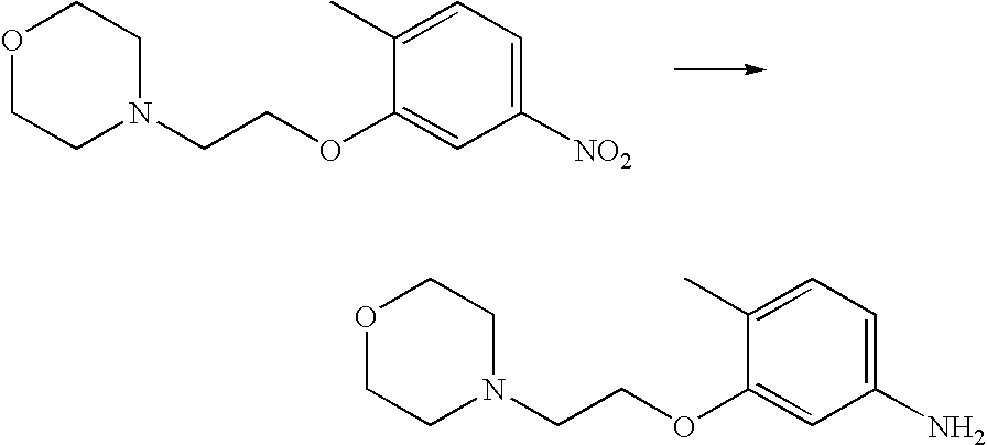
O1CCN(CCOC2=CC([NO2])=CC=C2C)CC1.O1CCN(CCOC2=CC(N)=CC=C2C)CC1
